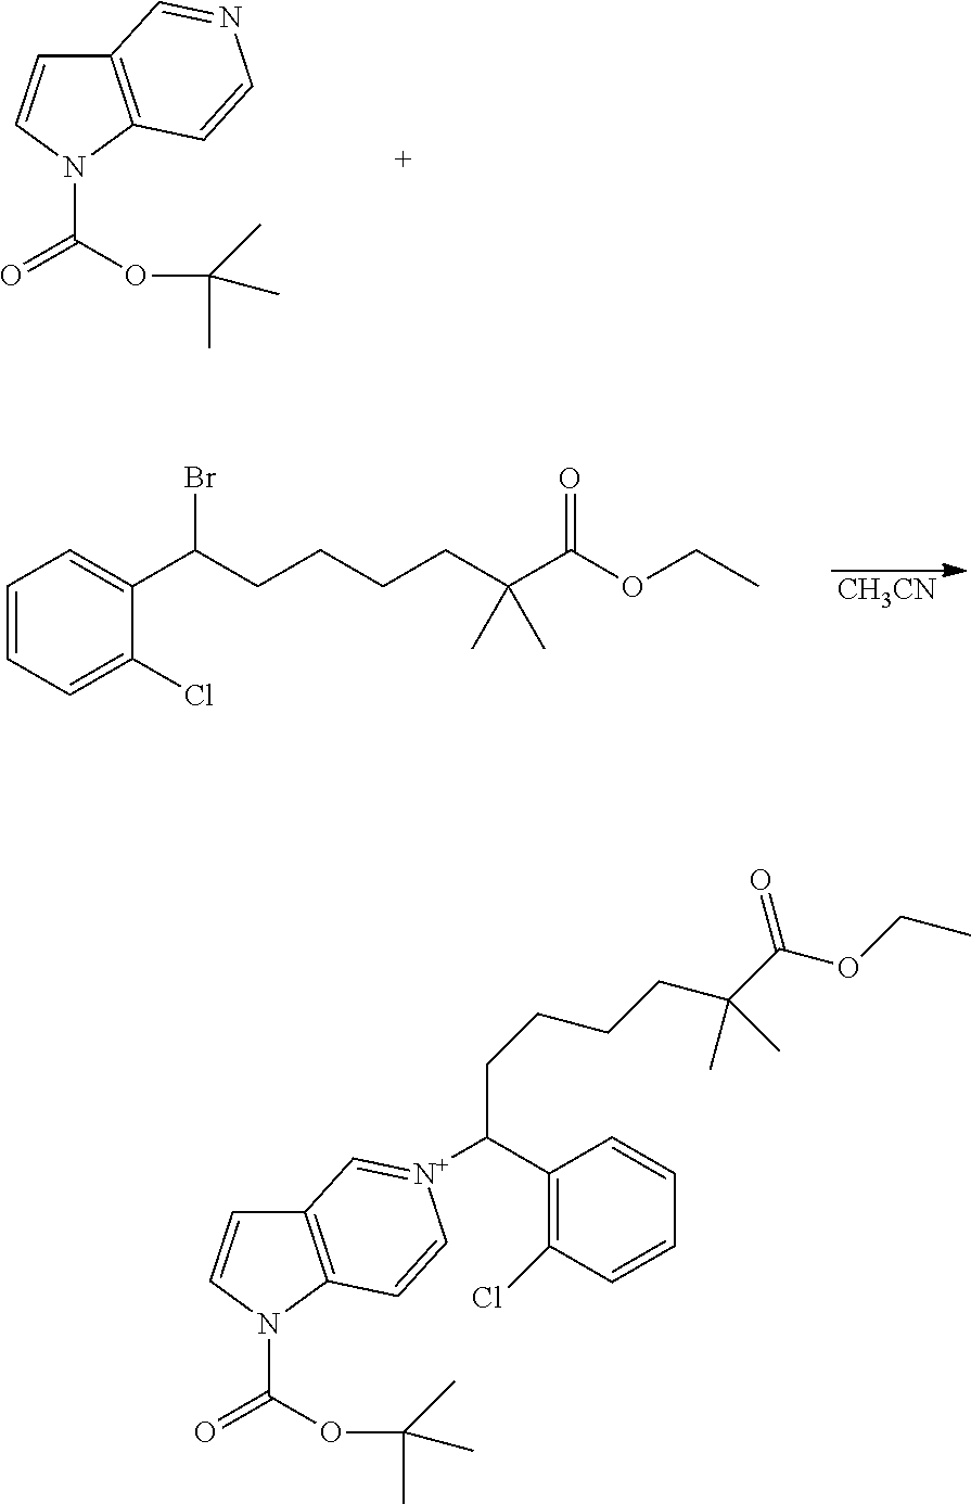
C12=C(N(C(=O)OC(C)(C)C)C=C1)C=CN=C2.[CH3CN].C1=CC=C(Cl)C(C(CCCCC(C(OCC)=O)(C)C)Br)=C1.C12=C(N(C(=O)OC(C)(C)C)C=C1)C=C[N+](C(CCCCC(C(=O)OCC)(C)C)C1=C(Cl)C=CC=C1)=C2
